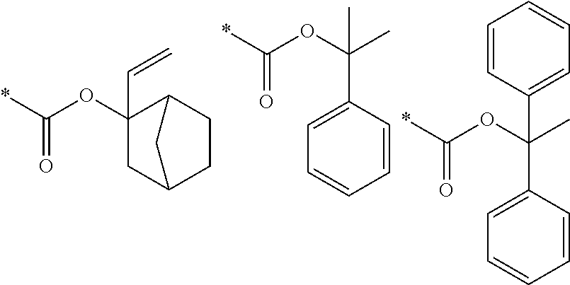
*C(OC1(C=C)C2CCC(C1)C2)=O.*C(OC(C)(C)C1=CC=CC=C1)=O.*C(OC(C)(C1=CC=CC=C1)C1=CC=CC=C1)=O
